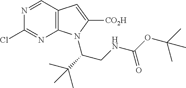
N1=CC2=C(N=C1Cl)N(C(C(C)(C)C)CNC(OC(C)(C)C)=O)C([CO2H])=C2
